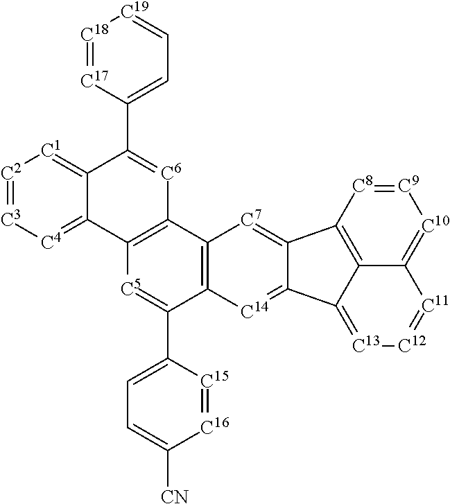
C12=[C4][C3]=[C2][C1]=C1C(C1=CC=[C19][C18]=[C17]1)=[C6]C1=C2[C5]=C(C2=CC=C([CN])[C16]=[C15]2)C2=C1[C7]=C1C(=[C14]2)C2=[C13][C12]=[C11]C3=[C10][C9]=[C8]C1=C32
